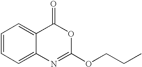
C1=CC=C2C(=C1)C(=O)OC(OCCC)=N2
